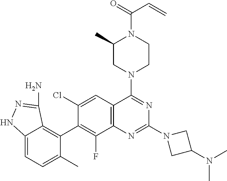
C12=CC=C(C)C(C3=C(F)C4=C(C=C3Cl)C(N3CCN(C(=O)C=C)C(C)C3)=NC(N3CC(N(C)C)C3)=N4)=C1C(N)=NN2
